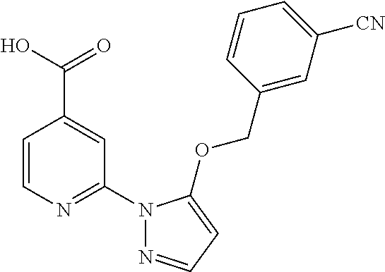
C1=CN=C(N2N=CC=C2OCC2=CC([CN])=CC=C2)C=C1C(=O)O
